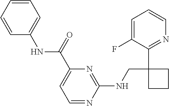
C1(CNC2=NC(C(NC3=CC=CC=C3)=O)=CC=N2)(C2=NC=CC=C2F)CCC1
